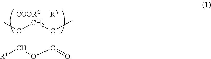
C1([COOR2])(C)C([R1])OC(=O)C([R3])(C)C1
